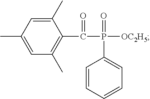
C1(C)=CC(C)=CC(C)=C1C(=O)P(=O)([OC2H5])C1=CC=CC=C1
